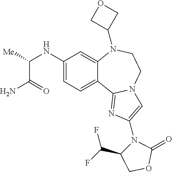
NC(C([Me])NC1=CC=C2C(=C1)N(C1COC1)CCN1C2=NC(N2C(C(F)F)COC2=O)=C1)=O
